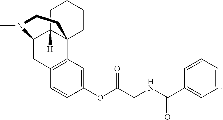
C1=CC(OC(CNC(C2=CC=CC=C2)=O)=O)=CC2=C1CC1C3([H])C2(CCCC3)CCN1C
